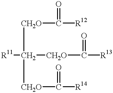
C([CH2O]C([R13])=O)([CH2O]C([R14])=O)([CH2O]C([R12])=O)[R11]
